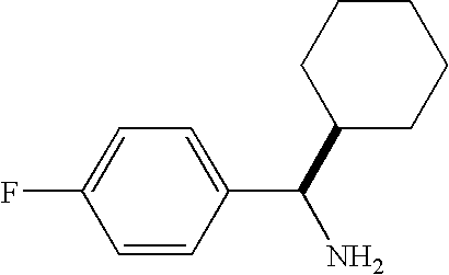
C1=CC(C(C2CCCCC2)N)=CC=C1F
